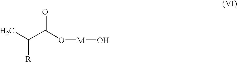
C(C(O[M]O)=O)(C)[R]
